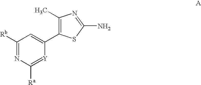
C1([Rb])=NC([Ra])=[Y]C(C2=C(C)N=C(N)S2)=C1
